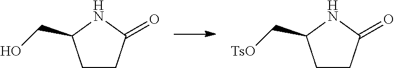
C1CC(=O)NC1CO.C1CC(=O)NC1C[TsO]
